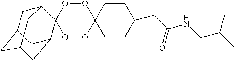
O1OC2(OOC13C1CC4CC(CC3C4)C1)CCC(CC(NCC(C)C)=O)CC2
